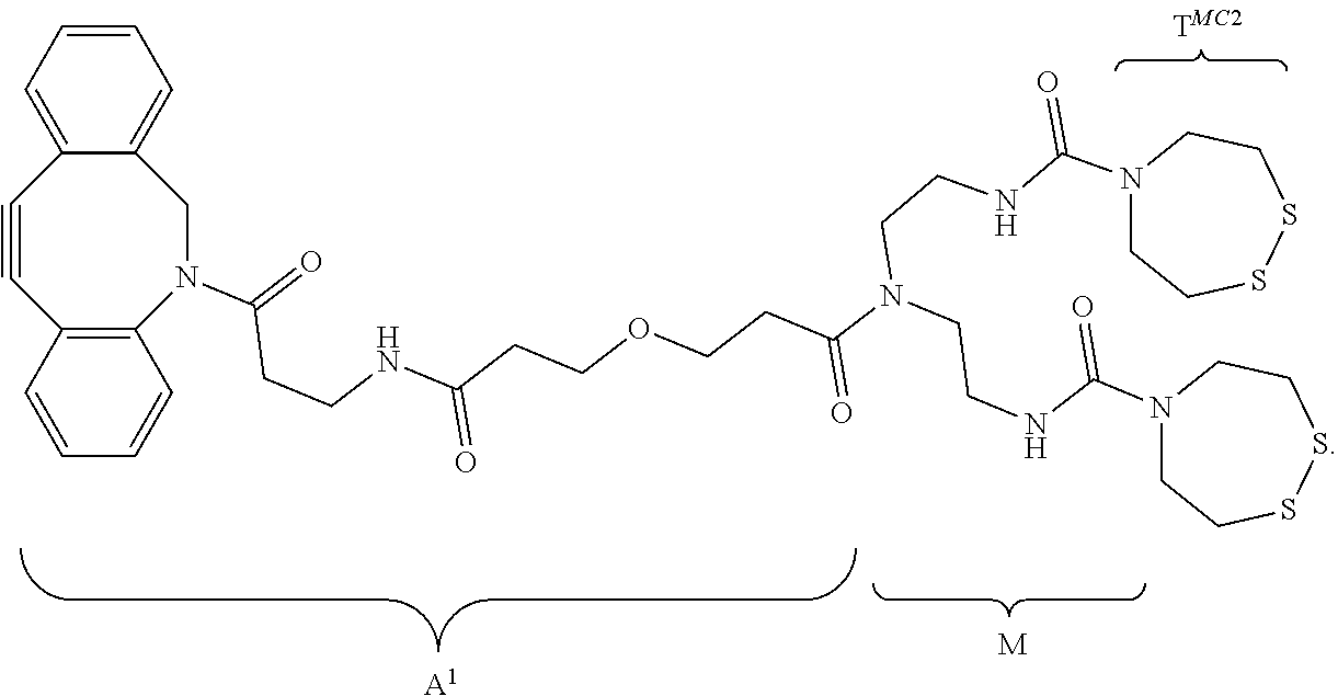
C1#CC2=C(N(C(=O)CCNC(CCOCCC(N(CCNC(N3CCSSCC3)=O)CCNC(N3CCSSCC3)=O)=O)=O)CC3=CC=CC=C13)C=CC=C2.[A1].[M]
